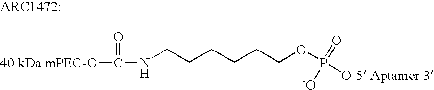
[40 kDa mPEG-O]C(=O)NCCCCCCOP(=O)([-O])[O-5 Aptamer 3]
